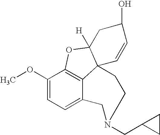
C12=C3C(OC)=CC=C1CN(CC1CC1)CCC21C([H])(O3)CC(O)C=C1
